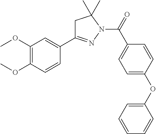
C1C(C2=CC(OC)=C(OC)C=C2)=NN(C(=O)C2=CC=C(OC3=CC=CC=C3)C=C2)C1(C)C
